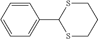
C1=CC=CC=C1C1SCCCS1
